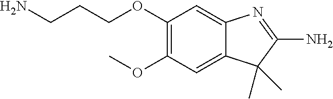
NCCCOC1=C(OC)C=C2C(=C1)N=C(N)C2(C)C
